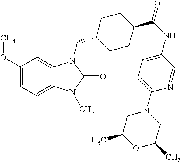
C1(OC)=CC=C2C(=C1)N(CC1CCC(C(NC3=CC=C(N4CC(C)OC(C)C4)N=C3)=O)CC1)C(=O)N2C
